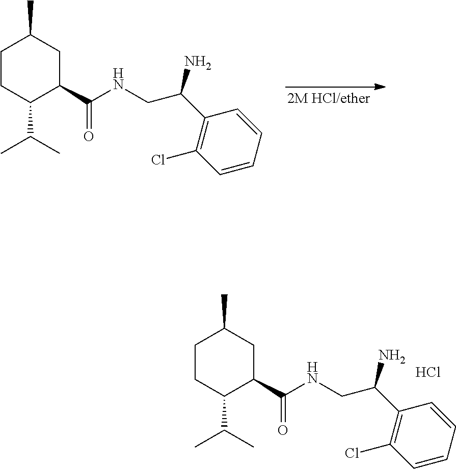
C1CC(C(C)C)C(C(NCC(C2=C(Cl)C=CC=C2)N)=O)CC1C.C1CC(C(C)C)C(C(NCC(C2=C(Cl)C=CC=C2)N)=O)CC1C.Cl
